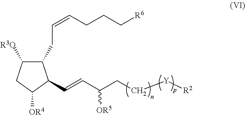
C1(CC=CCCC[R6])C([R3O])CC([OR4])C1C=CC(CC[Y][R2])[OR5]
